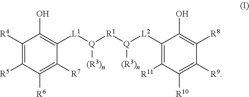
C1([R4])=C([R5])C([R6])=C([R7])C([L1][Q]([R1][Q]([L2]C2=C([R11])C([R10])=C([R9])C([R8])=C2O)[(R3)n])[(R3)n])=C1O
